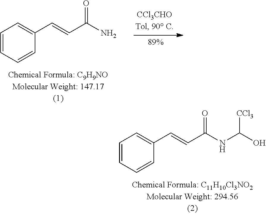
C1=CC=CC(C=CC(NC(O)[CCl3])=O)=C1.C1=CC=CC(C=CC(N)=O)=C1
